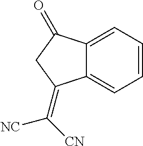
C12=CC=CC=C1C(=C([CN])[NC])CC2=O
